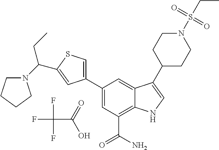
FC(F)(F)C(=O)O.C1=C(C2=CSC(C(N3CCCC3)CC)=C2)C=C2C(=C1C(N)=O)NC=C2C1CCN(S(CC)(=O)=O)CC1
